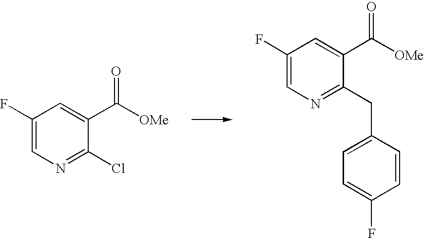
C1(F)=CN=C(Cl)C(C([OMe])=O)=C1.C1(F)=CN=C(CC2=CC=C(F)C=C2)C(C([OMe])=O)=C1
